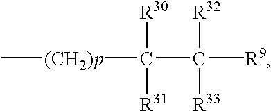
C([R30])([R31])([(CH2)p]C)C([R9])([R32])[R33]
